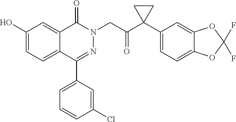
C1(O)=CC=C2C(=C1)C(=O)N(CC(=O)C1(C3=CC=C4C(=C3)OC(F)(F)O4)CC1)N=C2C1=CC=CC(Cl)=C1
